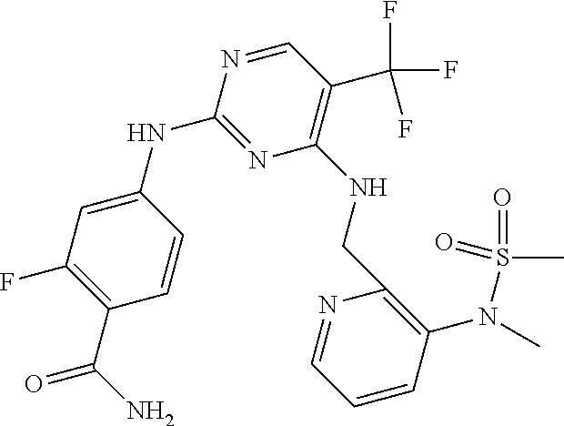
C1=C(NC2=NC(NCC3=C(N(S(C)(=O)=O)C)C=CC=N3)=C(C(F)(F)F)C=N2)C=CC(C(N)=O)=C1F
